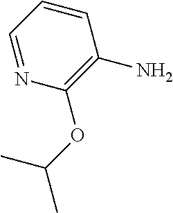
N1=CC=CC(N)=C1OC(C)C
